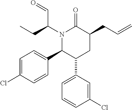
N1(C(CC)C=O)C(C2=CC=C(Cl)C=C2)C(C2=CC=CC(Cl)=C2)CC(CC=C)C1=O
